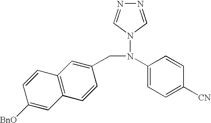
C1([BnO])=CC2=C(C=C1)C=C(CN(N1C=NN=C1)C1=CC=C([CN])C=C1)C=C2
